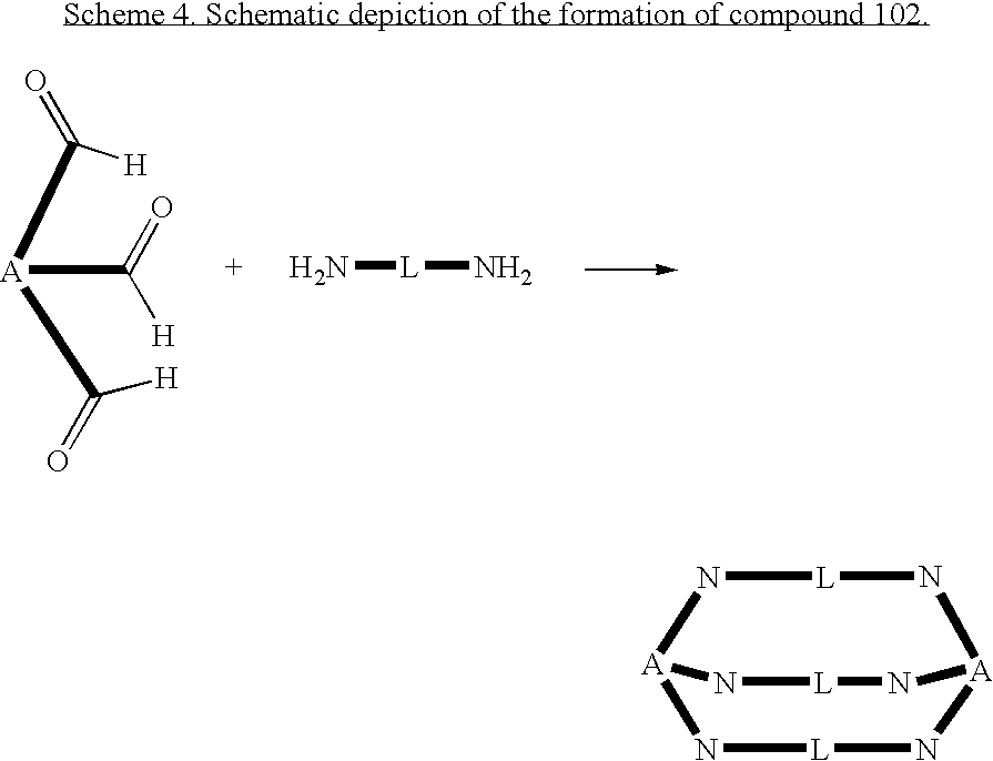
C([A](C([H])=O)C([H])=O)([H])=O.N[L]N.N1[L]N[A]2N[L]N[A]1N[L]N2
